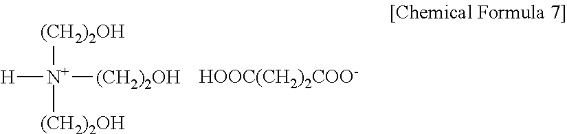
[H][N+]([(CH2)2OH])([(CH2)2OH])[(CH2)2OH].[HOOC(CH2)2COO-]
